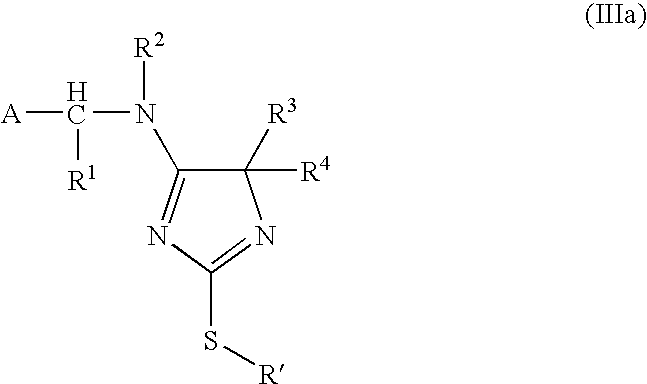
C1([R3])([R4])C(N([R2])C([A])[R1])=NC(S[R])=N1
